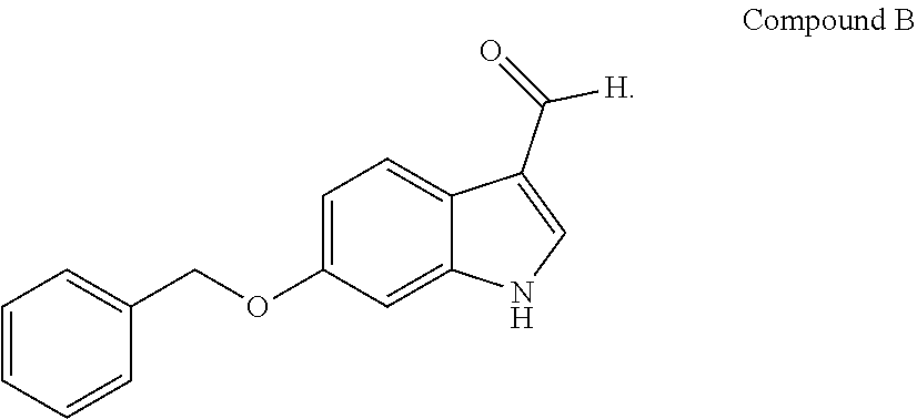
C1=C(OCC2=CC=CC=C2)C=C2C(=C1)C(C(=O)[H])=CN2
